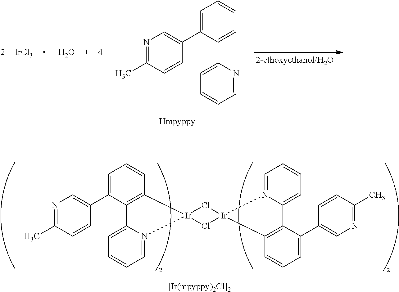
C1=C(C2=CN=C(C)C=C2)C2=C(C=C1)[Ir]1(Cl[Ir]3(Cl1)C1=C(C(C4=CN=C(C)C=C4)=CC=C1)C1=CC=CC=N31)N1=CC=CC=C21.C1=C(C2=CN=C(C)C=C2)C(C2=CC=CC=N2)=CC=C1.[IrCl3].O
